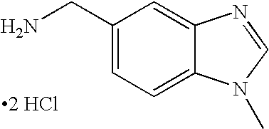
C1(CN)=CC=C2C(=C1)N=CN2C.[2 HCl]
